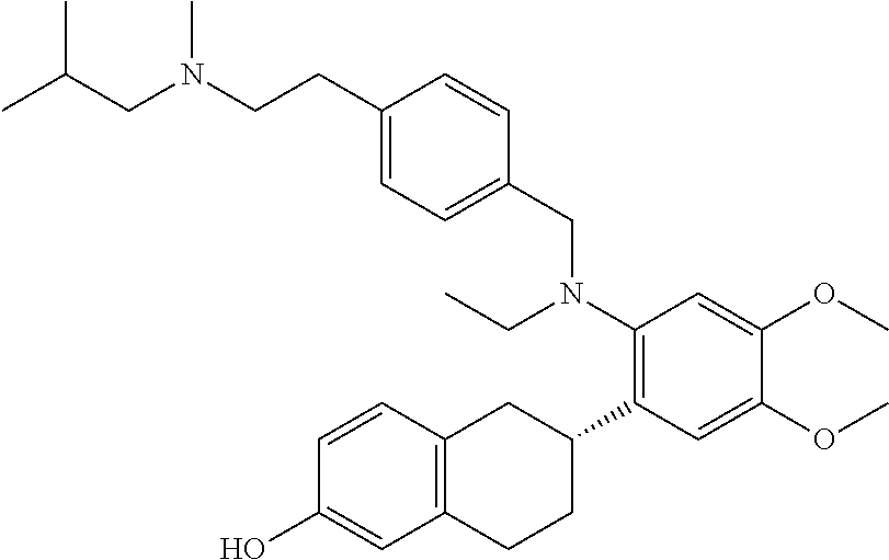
C12=C(C=CC(O)=C1)CC(C1=C(N(CC)CC3=CC=C(CCN(CC(C)C)C)C=C3)C=C(OC)C(OC)=C1)CC2
